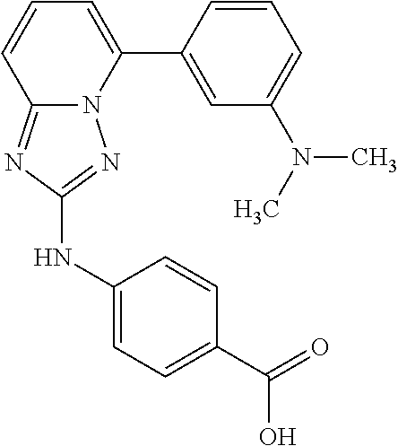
C1=CC(C2=CC=CC3=NC(NC4=CC=C(C(=O)O)C=C4)=NN23)=CC(N(C)C)=C1
